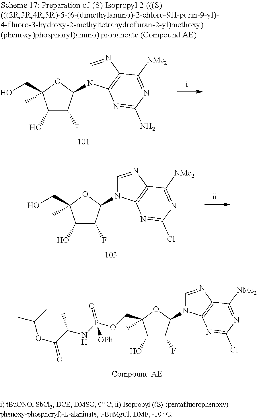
O1C(CO)(C)C(O)C(F)C1N1C=NC2=C1N=C(N)N=C2[NMe2].O1C(CO)(C)C(O)C(F)C1N1C=NC2=C1N=C(Cl)N=C2[NMe2].O1C(C)(COP(NC(C(OC(C)C)=O)C)([OPh])=O)C(O)C(F)C1N1C=NC2=C1N=C(Cl)N=C2[NMe2]
